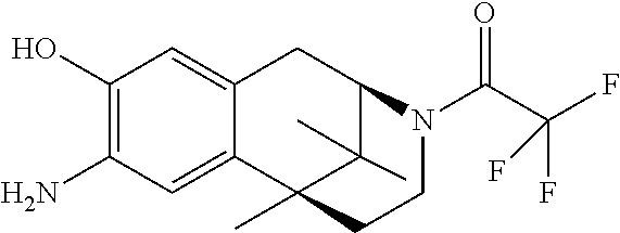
C1(O)=C(N)C=C2C(=C1)CC1C(C)(C)C2(C)CCN1C(C(F)(F)F)=O
